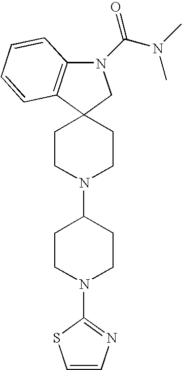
C12(CCN(C3CCN(C4=NC=CS4)CC3)CC1)CN(C(N(C)C)=O)C1=C2C=CC=C1
